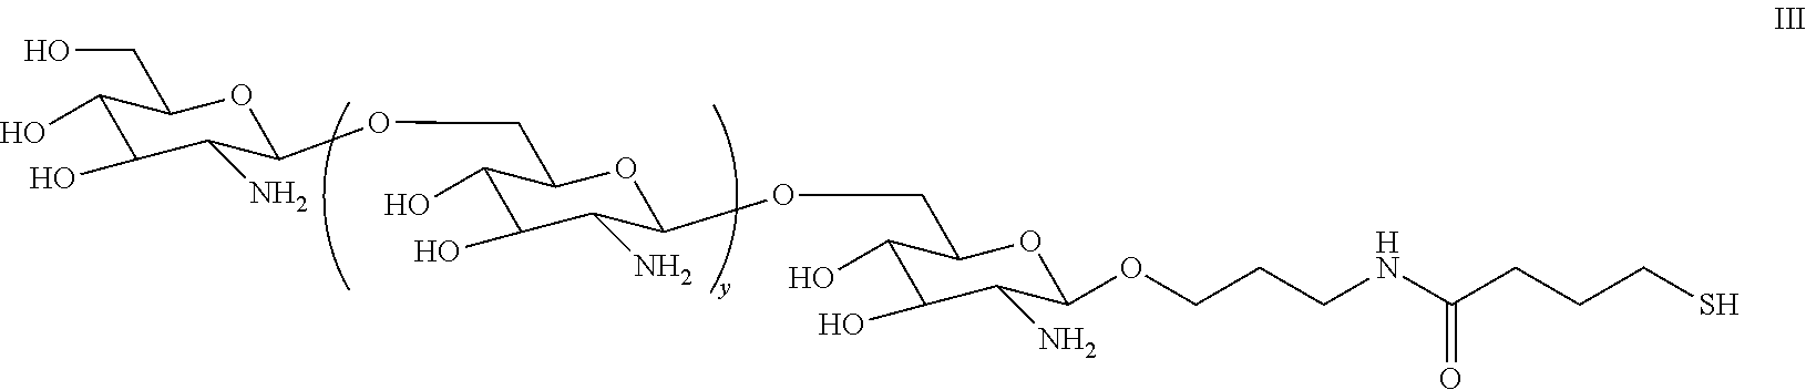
C1(O)C(O)C(N)C(OCC2C(O)C(O)C(N)C(OCC3C(O)C(O)C(N)C(OCCCNC(CCCS)=O)O3)O2)OC1CO
